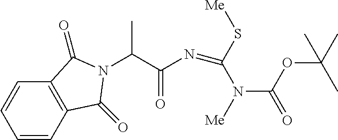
N(C(OC(C)(C)C)=O)([Me])C(S[Me])=NC(C(C)N1C(=O)C2=C(C=CC=C2)C1=O)=O
